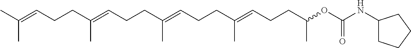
CC(=CCCC(=CCCC(=CCCC(=CCCC(OC(NC1CCCC1)=O)C)C)C)C)C
